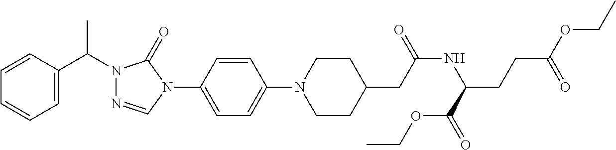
C1=C(C(N2N=CN(C3=CC=C(N4CCC(CC(NC(CCC(OCC)=O)C(=O)OCC)=O)CC4)C=C3)C2=O)C)C=CC=C1
